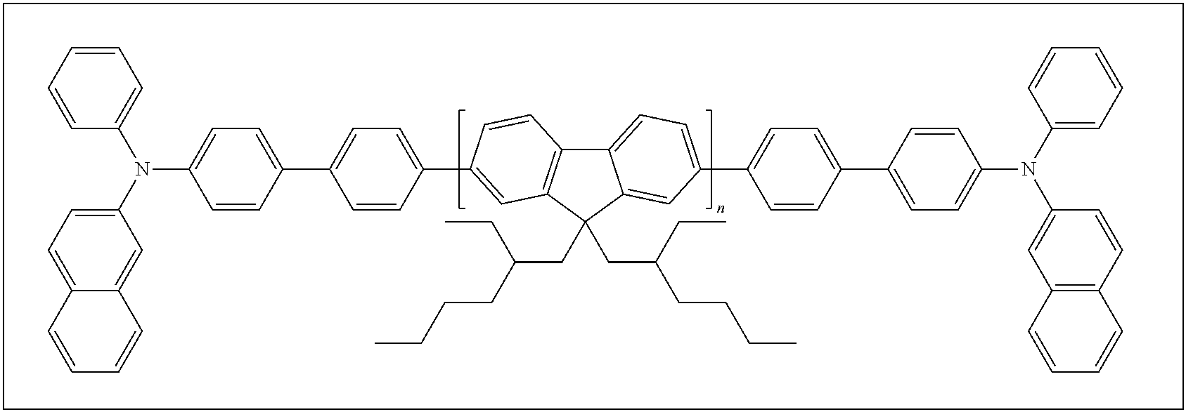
C1=CC=CC=C1N(C1=CC=C2C(=C1)C=CC=C2)C1=CC=C(C2=CC=C(C3=CC4=C(C5=CC=C(C6=CC=C(C7=CC=C(N(C8=CC=CC=C8)C8=CC9=C(C=C8)C=CC=C9)C=C7)C=C6)C=C5C4(CC(CC)CCCC)CC(CC)CCCC)C=C3)C=C2)C=C1
